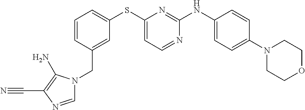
C1=CC(CN2C=NC(C#N)=C2N)=CC(SC2=CC=NC(NC3=CC=C(N4CCOCC4)C=C3)=N2)=C1
